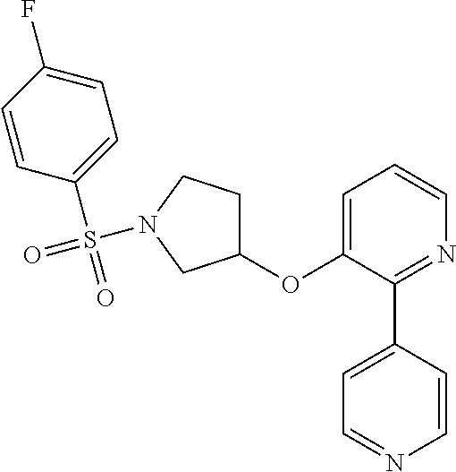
C1(OC2=CC=CN=C2C2=CC=NC=C2)CCN(S(C2=CC=C(F)C=C2)(=O)=O)C1
